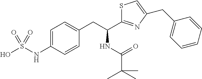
C1=C(NS(O)(=O)=O)C=CC(CC(C2=NC(CC3=CC=CC=C3)=CS2)NC(=O)C(C)(C)C)=C1
